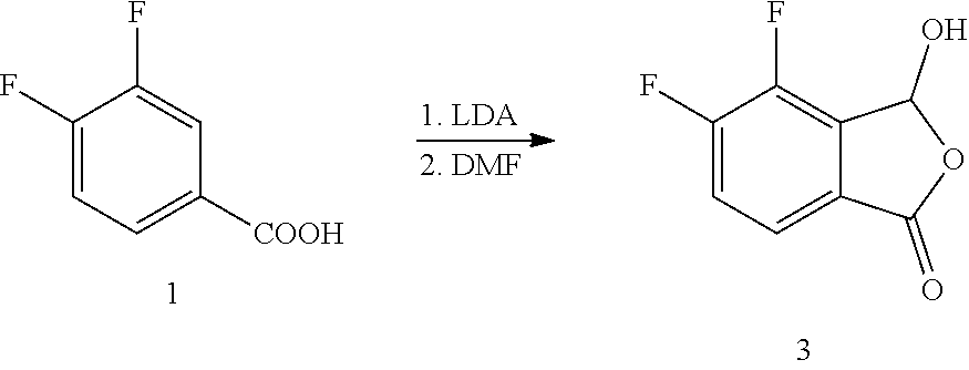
C1(F)=CC=C([COOH])C=C1F.C1(F)=CC=C2C(=C1F)C(O)OC2=O
